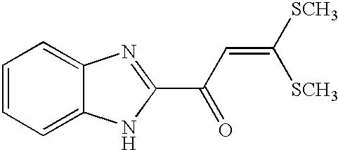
C1=CC=C2C(=C1)NC(C(C=C([SCH3])[SCH3])=O)=N2
